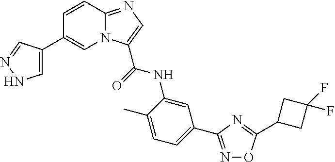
C1=CC2=NC=C(C(=O)NC3=CC(C4=NOC(C5CC(F)(F)C5)=N4)=CC=C3C)N2C=C1C1=CNN=C1
